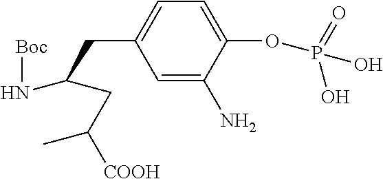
C1=C(N)C(OP(=O)(O)O)=CC=C1CC(CC(C)[COOH])N[Boc]
